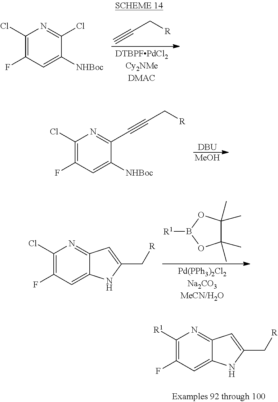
C#CC[R].C1(Cl)=C(F)C=C([NHBoc])C(Cl)=N1.[DBU].[MeOH].C1(Cl)=C(F)C=C([NHBoc])C(C#CC[R])=N1.C1(C)(C)C(C)(C)OB([R1])O1.C1(Cl)=C(F)C=C2C(=N1)C=C(C[R])N2.C1([R1])=C(F)C=C2C(=N1)C=C(C[R])N2
